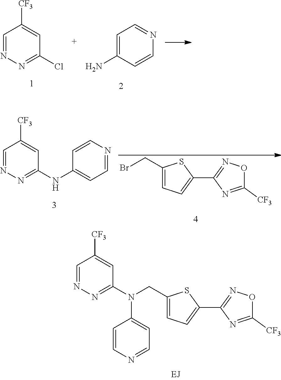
N(CC1=CC=C(C2=NOC([CF3])=N2)S1)(C1=CC=NC=C1)C1=NN=CC([CF3])=C1.C1=NN=C(Cl)C=C1[CF3].N1=CC=C(N)C=C1.C1=NN=C(NC2=CC=NC=C2)C=C1[CF3].BrCC1=CC=C(C2=NOC([CF3])=N2)S1
